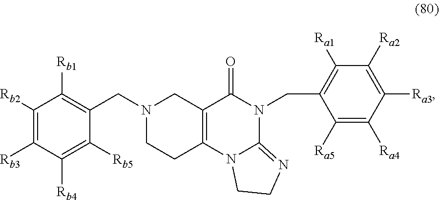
C1([Rb2])=C([Rb3])C([Rb4])=C([Rb5])C(CN2CCC3=C(C2)C(=O)N(CC2=C([Ra1])C([Ra2])=C([Ra3])C([Ra4])=C2[Ra5])C2=NCCN32)=C1[Rb1]
